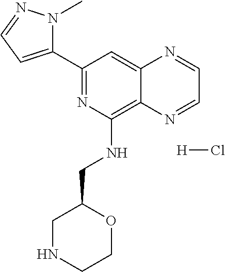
C1(C2=CC=NN2C)=NC(NCC2CNCCO2)=C2C(=C1)N=CC=N2.[H]Cl
